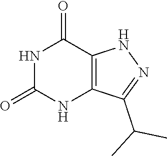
O=C1NC(=O)C2=C(N1)C(C(C)C)=NN2
